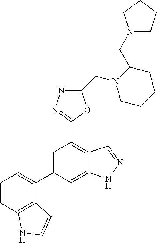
C1C(CN2CCCC2)N(CC2=NN=C(C3=C4C(=CC(C5=CC=CC6=C5C=CN6)=C3)NN=C4)O2)CCC1
